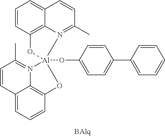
C12=CC=CC3=C1N(=C(C)C=C2)[Al]1(OC2=CC=C(C4=CC=CC=C4)C=C2)(O3)OC2=C3C(=CC=C2)C=CC(C)=N13
